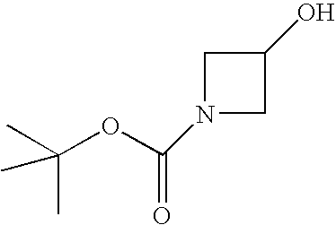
O=C(OC(C)(C)C)N1CC(O)C1
